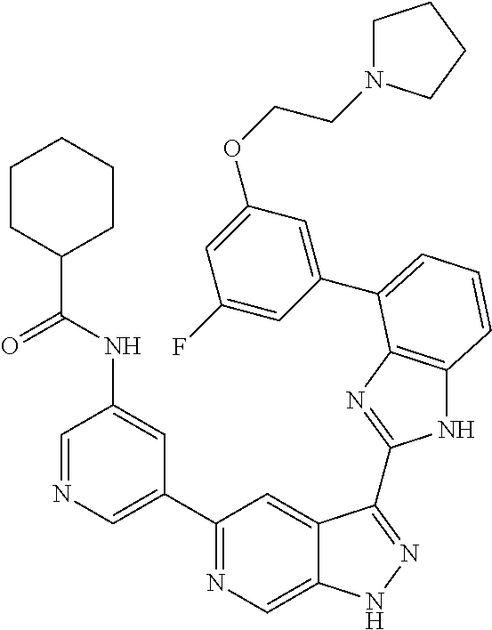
C1(C2=NC=C3C(=C2)C(C2=NC4=C(N2)C=CC=C4C2=CC(OCCN4CCCC4)=CC(F)=C2)=NN3)=CN=CC(NC(=O)C2CCCCC2)=C1
